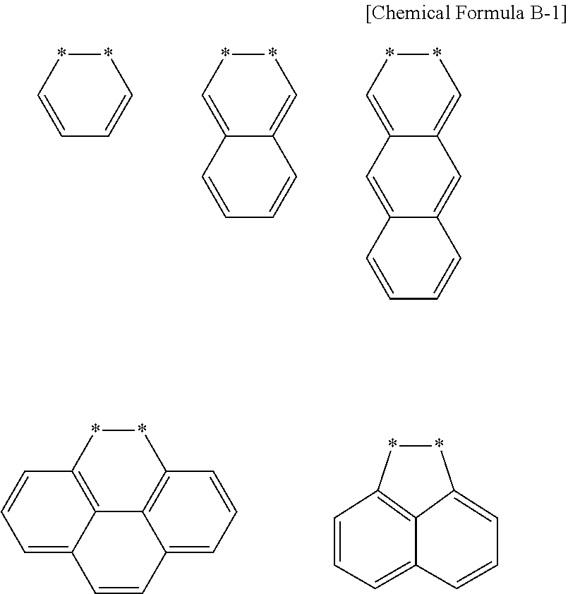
C1=C**C=C1.C12=C**C=C1C=CC=C2.C12=C**C=C1C=C1C(=C2)C=CC=C1.C12=C3**C4=C1C(=CC=C4)C=CC2=CC=C3.C1=CC=C2C=CC=C3**C1=C23
